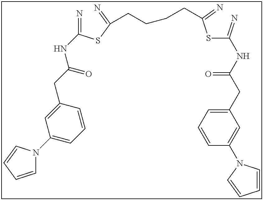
N=C(SC(=N)CCCCC(SC(=N)NC(CC1=CC=CC(N2C=CC=C2)=C1)=O)=N)NC(CC1=CC(N2C=CC=C2)=CC=C1)=O
